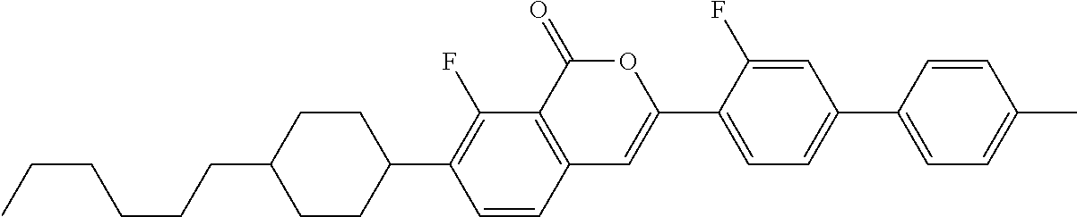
C12=C(C(=O)OC(C3=CC=C(C4=CC=C(C)C=C4)C=C3F)=C1)C(F)=C(C1CCC(CCCCCC)CC1)C=C2
